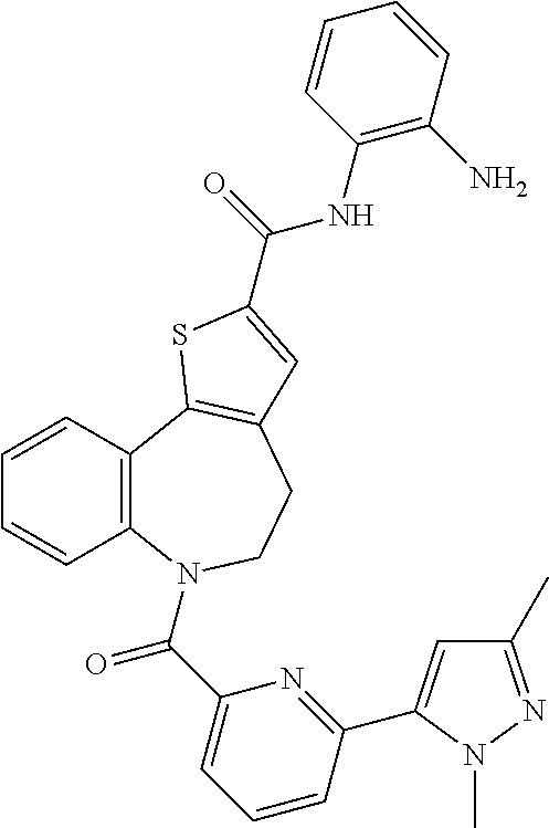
C1(C)=NN(C)C(C2=NC(C(=O)N3C4=C(C=CC=C4)C4=C(CC3)C=C(C(=O)NC3=C(N)C=CC=C3)S4)=CC=C2)=C1
